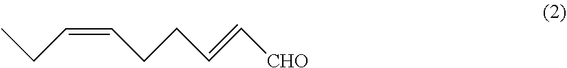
C(=CCC)CCC=C[CHO]
